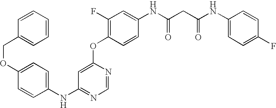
C1=C(OC2=C(F)C=C(NC(CC(NC3=CC=C(F)C=C3)=O)=O)C=C2)N=CN=C1NC1=CC=C(OCC2=CC=CC=C2)C=C1
